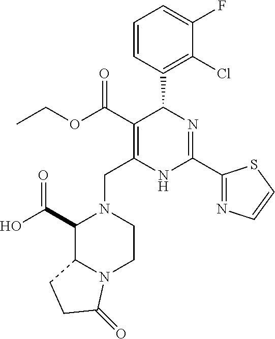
C(N1C(C(O)=O)C2N(CC1)C(=O)CC2)C1=C(C(=O)OCC)C(C2=C(Cl)C(F)=CC=C2)N=C(C2=NC=CS2)N1
